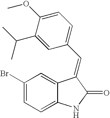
C1(Br)=CC=C2C(=C1)C(=CC1=CC=C(OC)C(C(C)C)=C1)C(=O)N2
